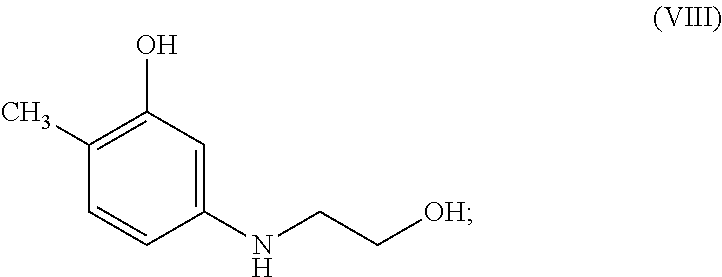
C1(C)=C(O)C=C(NCC[OH])C=C1
